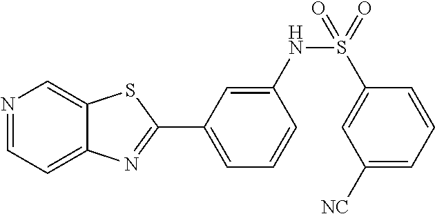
C1=C(NS(=O)(C2=CC([NC])=CC=C2)=O)C=CC=C1C1=NC2=CC=NC=C2S1
